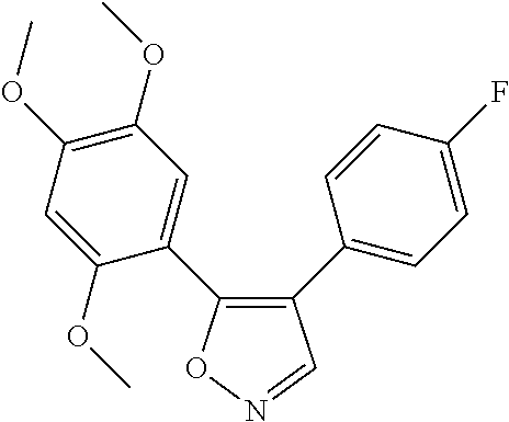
C1(C2=CC=C(F)C=C2)=C(C2=CC(OC)=C(OC)C=C2OC)ON=C1
